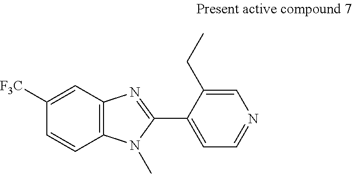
C1=C([F3C])C=CC2=C1N=C(C1=CC=NC=C1CC)N2C
